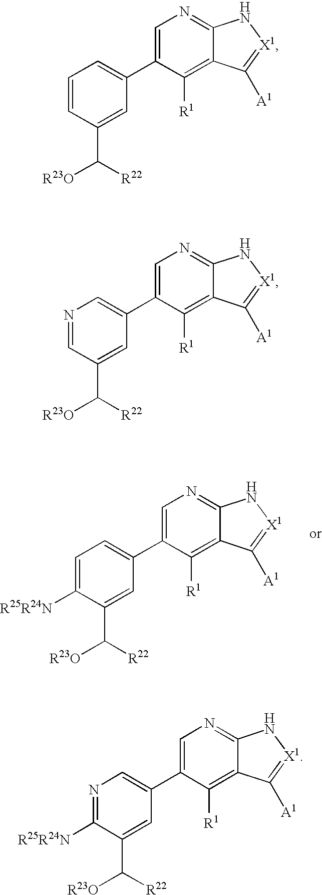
C1=C([R25R24N])C(C([R22])[R23O])=CC(C2=CN=C3C(=C2[R1])C([A1])=[X1]N3)=C1.C1=CC(C([R22])[R23O])=CC(C2=CN=C3C(=C2[R1])C([A1])=[X1]N3)=C1.N1=CC(C([R22])[R23O])=CC(C2=CN=C3C(=C2[R1])C([A1])=[X1]N3)=C1.N1=C([R25R24N])C(C([R22])[R23O])=CC(C2=CN=C3C(=C2[R1])C([A1])=[X1]N3)=C1
